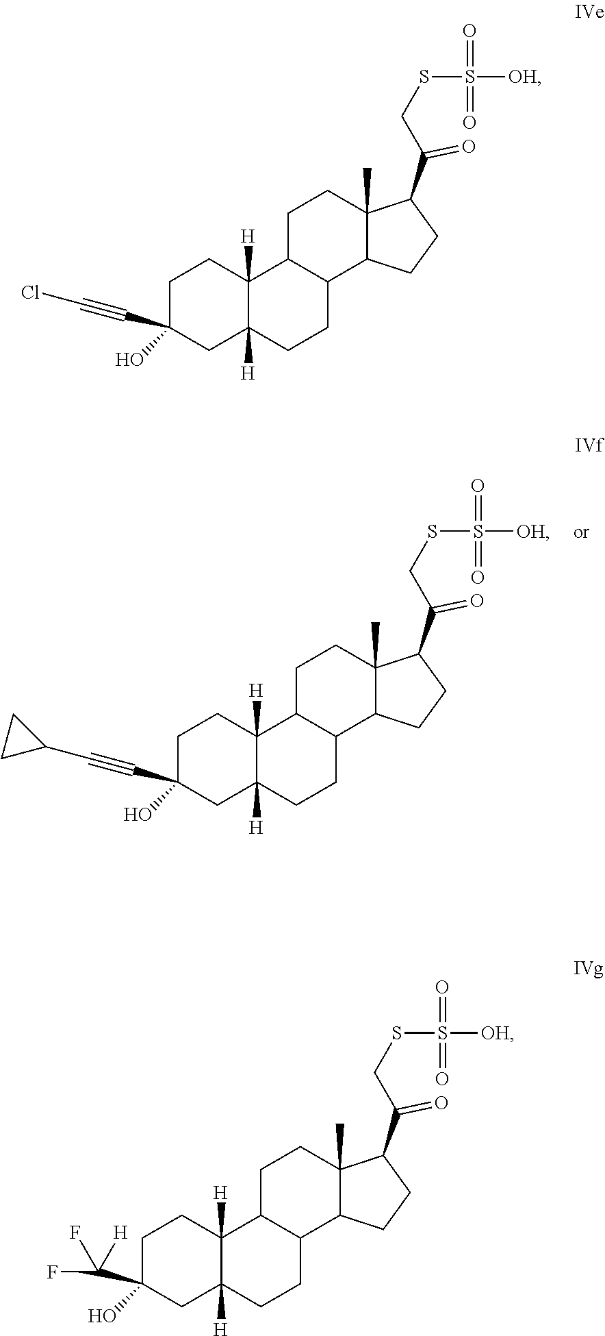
C1C(C#CC2CC2)(O)CC2([H])C([H])(C1)C1C(CC2)C2C(C)(CC1)C(C(=O)CSS(=O)(=O)[OH])CC2.C1C(C#CCl)(O)CC2([H])C([H])(C1)C1C(CC2)C2C(C)(CC1)C(C(=O)CSS(=O)(=O)[OH])CC2.C1C(C(F)(F)[H])(O)CC2([H])C([H])(C1)C1C(CC2)C2C(C)(CC1)C(C(=O)CSS(=O)(=O)[OH])CC2
